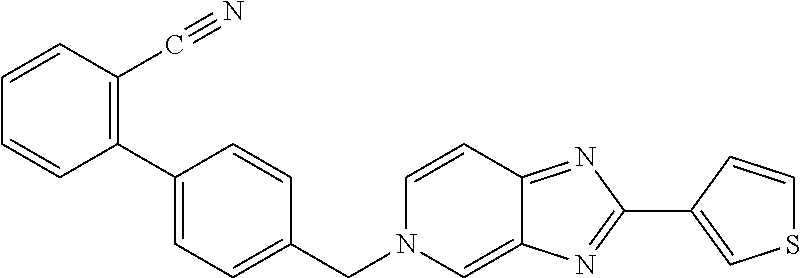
C1=CC(C#N)=C(C2=CC=C(CN3C=C4C(=NC(C5=CSC=C5)=N4)C=C3)C=C2)C=C1
